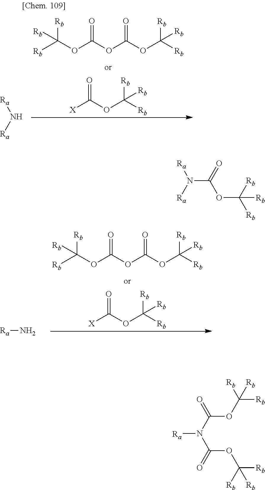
[Rb]C(OC(OC(OC([Rb])([Rb])[Rb])=O)=O)([Rb])[Rb].[X]C(OC([Rb])([Rb])[Rb])=O.N([Ra])[Ra].[Rb]C(OC(OC(OC([Rb])([Rb])[Rb])=O)=O)([Rb])[Rb].[X]C(OC([Rb])([Rb])[Rb])=O.N[Ra].N([Ra])([Ra])C(=O)OC([Rb])([Rb])[Rb].C([Rb])([Rb])([Rb])OC(N([Ra])C(OC([Rb])([Rb])[Rb])=O)=O
